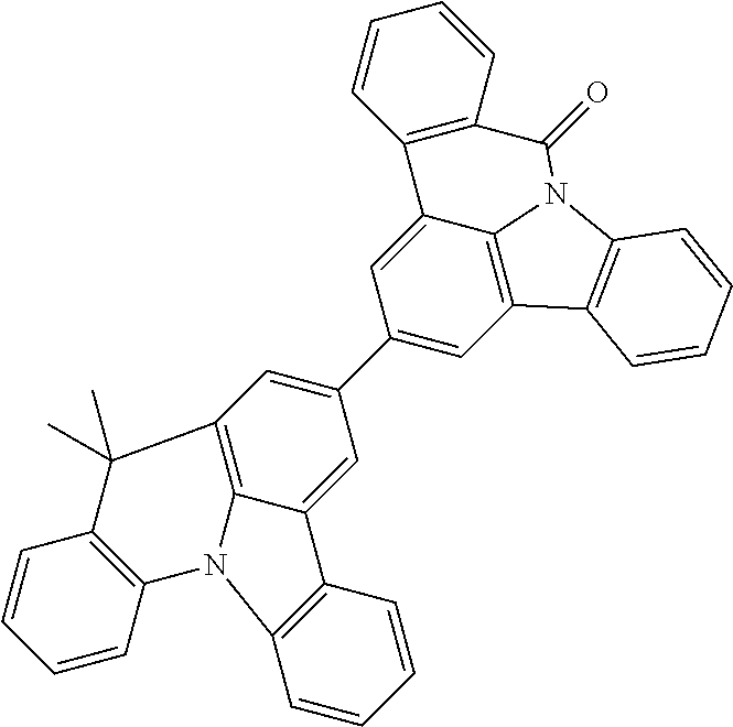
C1(C2=CC3=C4C(=C2)C2=C(C=CC=C2)N4C2=C(C=CC=C2)C3(C)C)=CC2=C3C(=C1)C1=C(C=CC=C1)C(=O)N3C1=C2C=CC=C1
